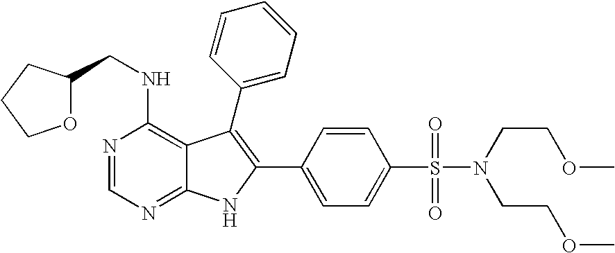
N1=CN=C2C(=C1NCC1OCCC1)C(C1=CC=CC=C1)=C(C1=CC=C(S(N(CCOC)CCOC)(=O)=O)C=C1)N2
